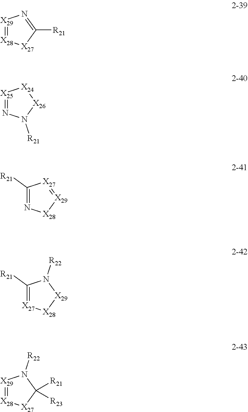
[X29]1=[X28][X27]C([R21])=N1.[X25]1=NN([R21])[X26][X24]1.C1([R21])=N[X28][X29]=[X27]1.C1([R21])=[X27][X28][X29]N1[R22].[X29]1=[X28][X27]C([R21])([R23])N1[R22]
